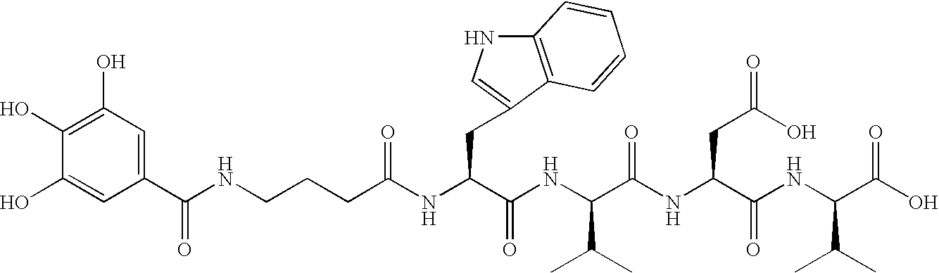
C1(O)=C(O)C=C(C(NCCCC(NC(C(NC(C(NC(C(NC(C(O)=O)C(C)C)=O)CC(=O)O)=O)C(C)C)=O)CC2=CNC3=C2C=CC=C3)=O)=O)C=C1O
